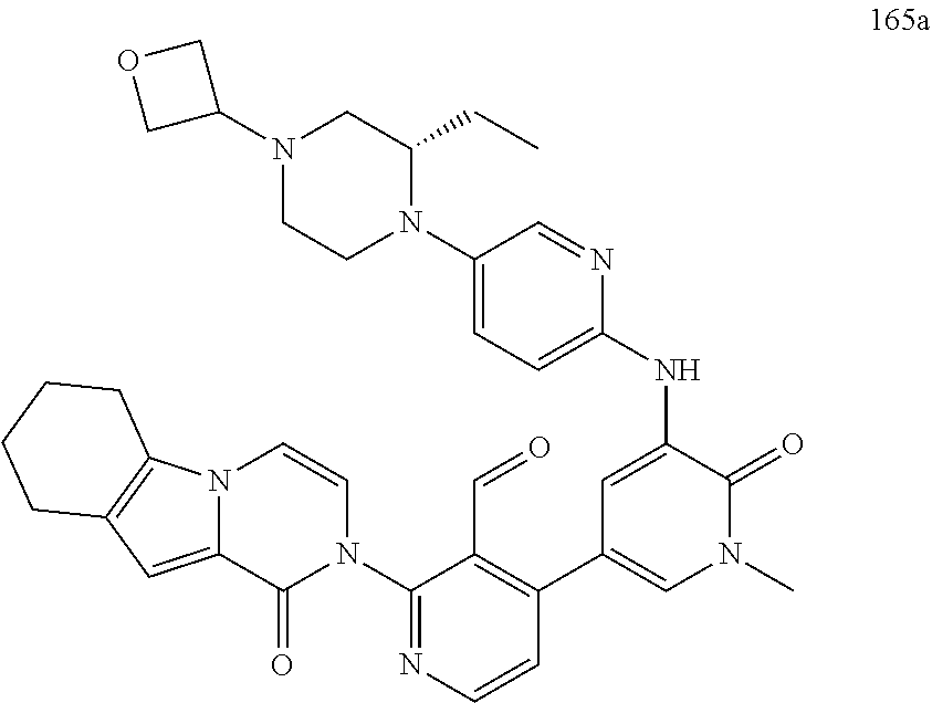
N(C1=CC(C2=C(C=O)C(N3C=CN4C(=CC5=C4CCCC5)C3=O)=NC=C2)=CN(C)C1=O)C1=CC=C(N2C(CC)CN(C3COC3)CC2)C=N1
